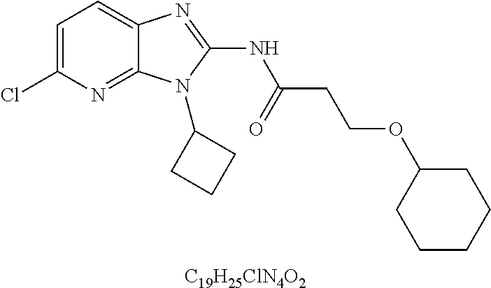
C1=C(Cl)N=C2C(=C1)N=C(NC(CCOC1CCCCC1)=O)N2C1CCC1.[C19H25ClN4O2]
